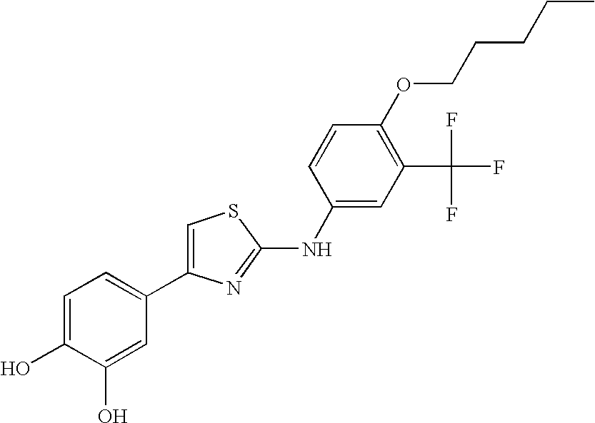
C1(C2=CSC(NC3=CC(C(F)(F)F)=C(OCCCCC)C=C3)=N2)=CC=C(O)C(O)=C1
